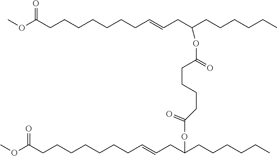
COC(CCCCCCCC=CCC(CCCCCC)OC(=O)CCCCC(OC(CC=CCCCCCCCC(OC)=O)CCCCCC)=O)=O
